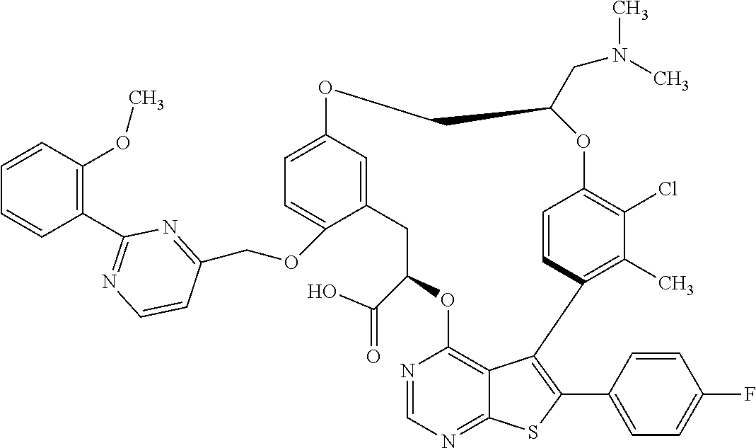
C12=CC(=CC=C1OCC1=NC(C3=C(OC)C=CC=C3)=NC=C1)OCC(CN(C)C)OC1=C(Cl)C(C)=C(C3=C(C4=CC=C(F)C=C4)SC4=NC=NC(=C43)OC(C(=O)O)C2)C=C1
